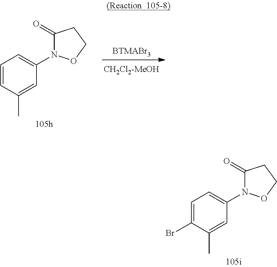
C1=CC(C)=CC(N2C(=O)CCO2)=C1.[BTMABr3].[CH2Cl2-MeOH].C1=C(Br)C(C)=CC(N2C(=O)CCO2)=C1
